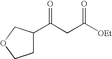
C(CC([OEt])=O)(=O)C1CCOC1
